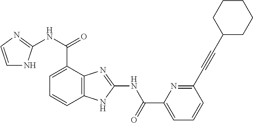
C12=C(C=CC=C1C(NC1=NC=CN1)=O)NC(NC(=O)C1=CC=CC(C#CC3CCCCC3)=N1)=N2
